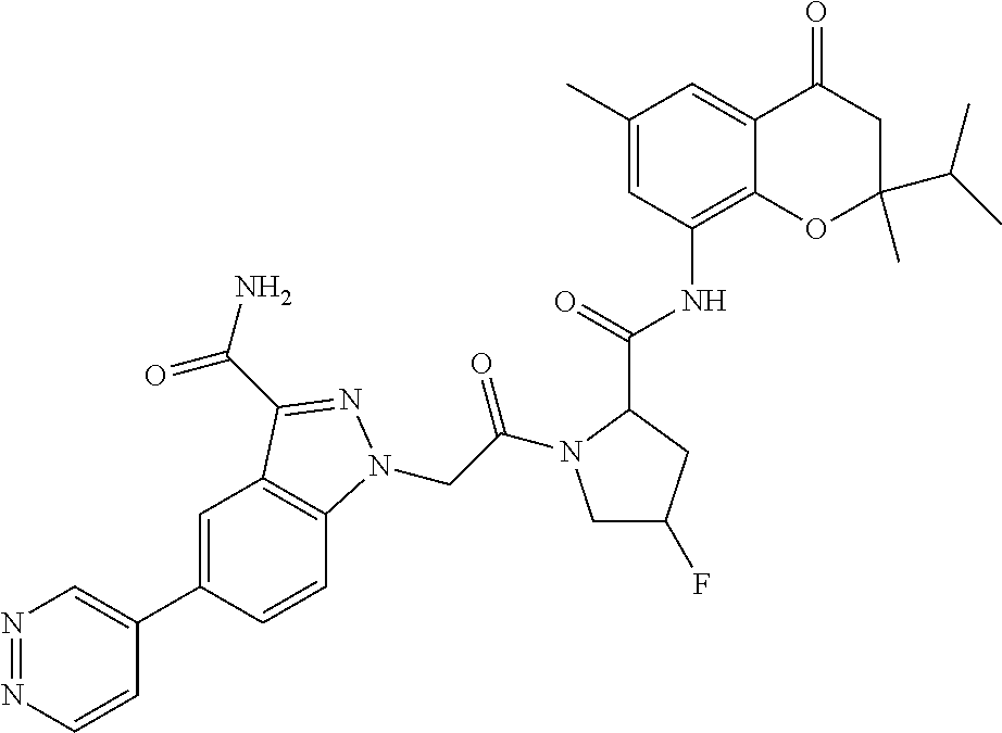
N1=NC=CC(C2=CC3=C(C=C2)N(CC(=O)N2CC(F)CC2C(NC2=C4C(=CC(C)=C2)C(=O)CC(C(C)C)(C)O4)=O)N=C3C(=O)N)=C1
